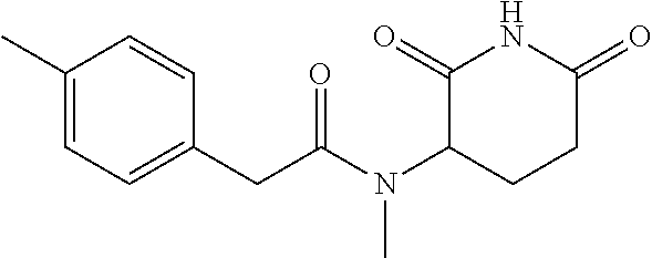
C(C1=CC=C(C)C=C1)C(N(C1CCC(=O)NC1=O)C)=O
